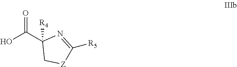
OC(C1([R4])C[Z]C([R5])=N1)=O
